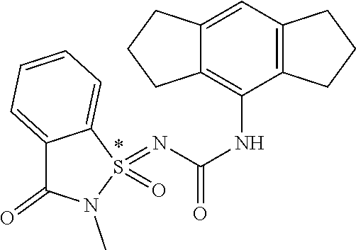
C12=C(C=C3C(=C1NC(=O)N=S1(=O)C4=CC=CC=C4C(=O)N1C)CCC3)CCC2
